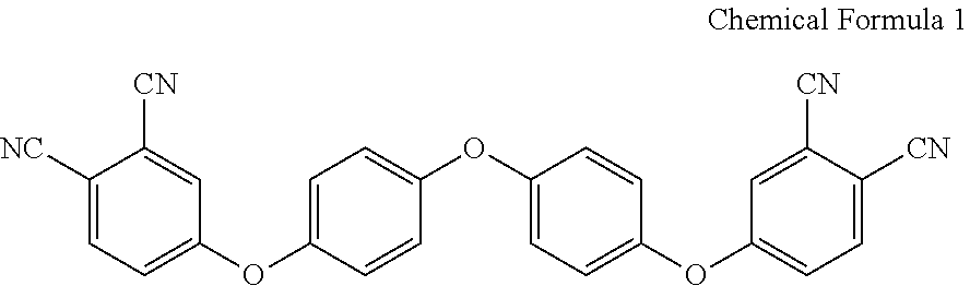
C1([NC])=CC=C(OC2=CC=C(OC3=CC=C(OC4=CC=C([CN])C([CN])=C4)C=C3)C=C2)C=C1[CN]
